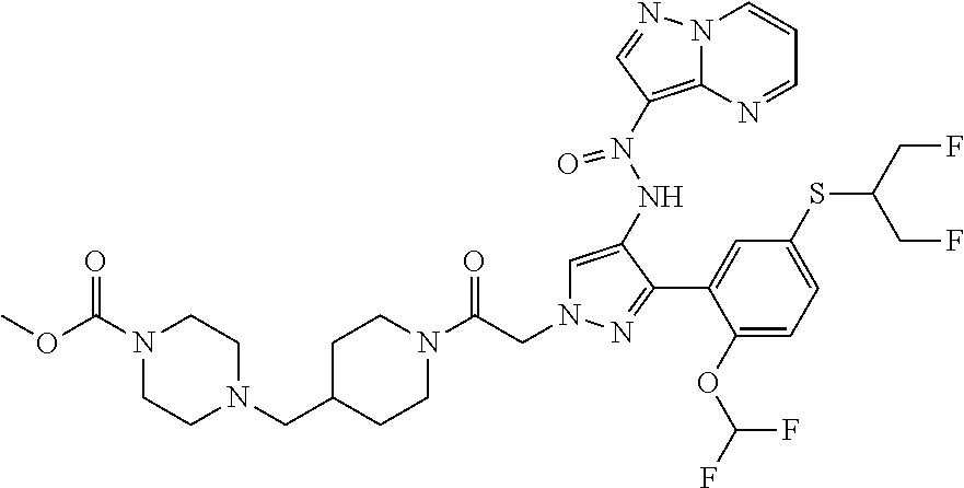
C1=C(NN(C2=C3N(C=CC=N3)N=C2)=O)C(C2=CC(SC(CF)CF)=CC=C2OC(F)F)=NN1CC(=O)N1CCC(CN2CCN(C(OC)=O)CC2)CC1
